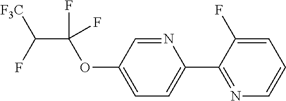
N1=CC(OC(C(F)[F3C])(F)F)=CC=C1C1=NC=CC=C1F
